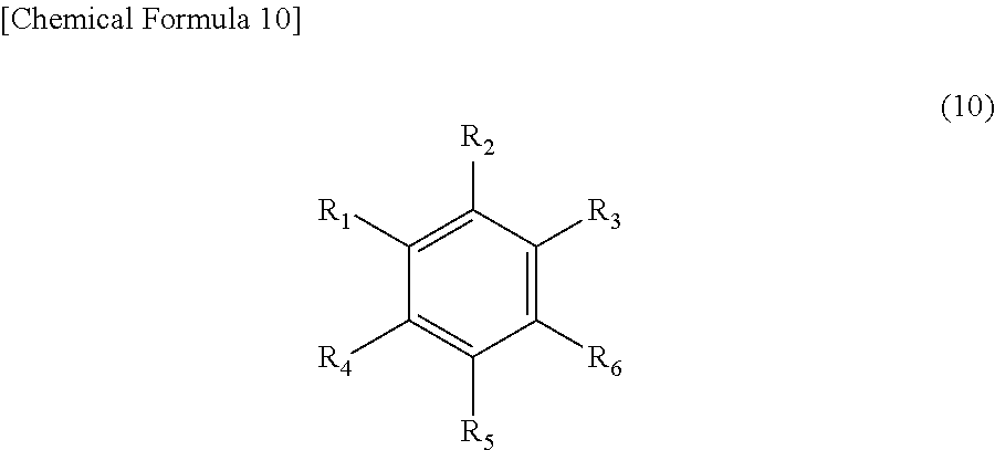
C1([R1])=C([R2])C([R3])=C([R6])C([R5])=C1[R4]
